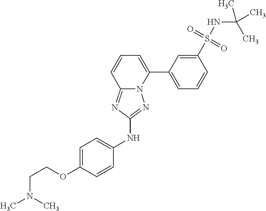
C1(S(NC(C)(C)C)(=O)=O)=CC(C2=CC=CC3=NC(NC4=CC=C(OCCN(C)C)C=C4)=NN23)=CC=C1
